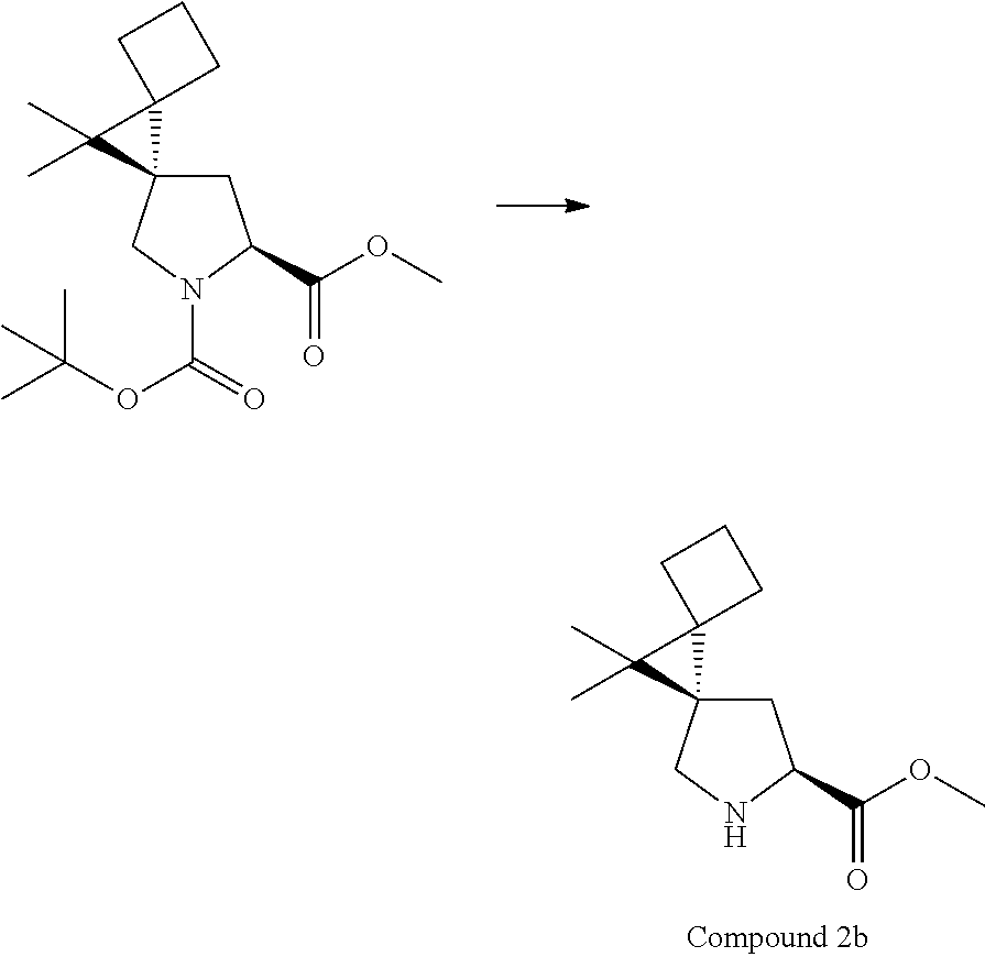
N1C(C(OC)=O)CC2(C1)C1(C2(C)C)CCC1.CC(OC(=O)N1C(C(OC)=O)CC2(C1)C1(C2(C)C)CCC1)(C)C
